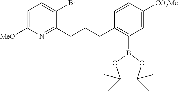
C1=C([MeO])N=C(CCCC2=C(B3OC(C)(C)C(C)(C)O3)C=C([CO2Me])C=C2)C(Br)=C1
